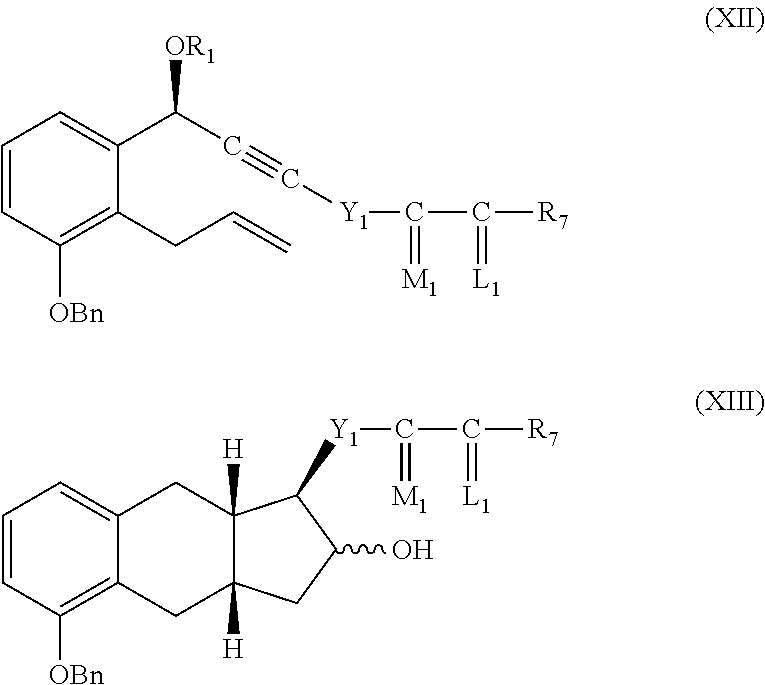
C1=CC([OBn])=C(CC=C)C(C(C#C[Y1]C(C([R7])=[L1])=[M1])[OR1])=C1.C1=CC([OBn])=C2C(=C1)CC1([H])C([H])(C2)CC(O)C1[Y1]C(C([R7])=[L1])=[M1]
